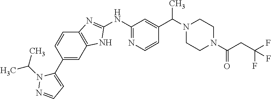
C12=C(NC(NC3=NC=CC(C(N4CCN(C(=O)CC(F)(F)F)CC4)C)=C3)=N1)C=C(C1=CC=NN1C(C)C)C=C2
